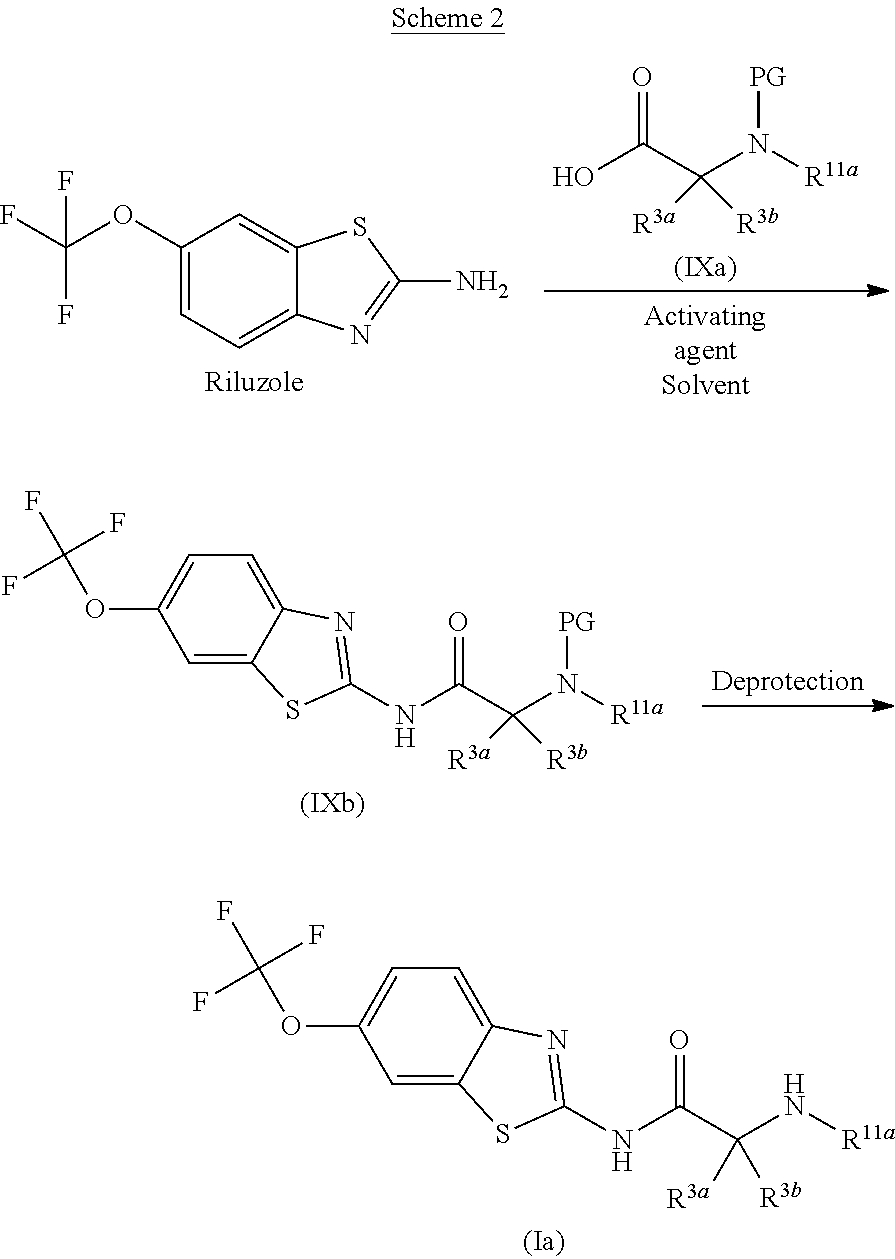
C1(N)=NC2=CC=C(OC(F)(F)F)C=C2S1.[PG]N(C(C(O)=O)([R3b])[R3a])[R11a].[PG]N(C(C(NC1=NC2=CC=C(OC(F)(F)F)C=C2S1)=O)([R3a])[R3b])[R11a].C1=C2C(=CC=C1OC(F)(F)F)N=C(NC(C(N[R11a])([R3a])[R3b])=O)S2
